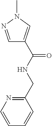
C1(CNC(C2=CN(C)N=C2)=O)=NC=CC=C1
